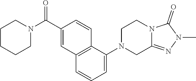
N1(C)N=C2N(C1=O)CCN(C1=CC=CC3=C1C=CC(C(N1CCCCC1)=O)=C3)C2
